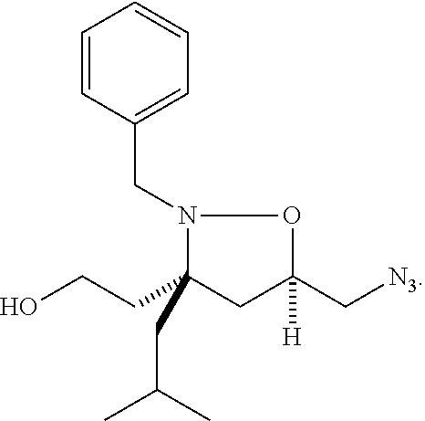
OCCC1(CC(C)C)CC(C[N3])([H])ON1CC1=CC=CC=C1
